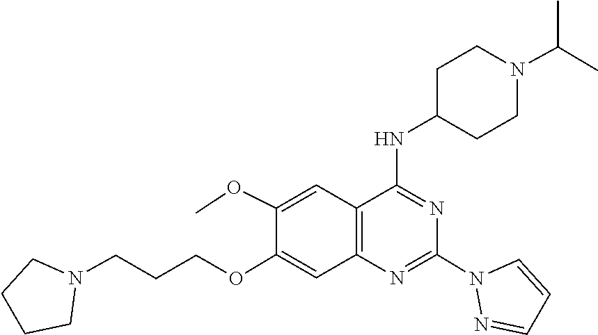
N1(C2=NC3=C(C=C(OC)C(OCCCN4CCCC4)=C3)C(NC3CCN(C(C)C)CC3)=N2)N=CC=C1
